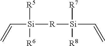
C([Si]([R5])([R6])[R][Si](C=C)([R7])[R8])=C
